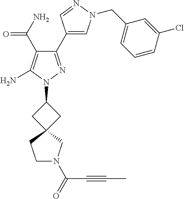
C1(C(=O)N)=C(N)N(C2CC3(C2)CCN(C(=O)C#CC)C3)N=C1C1=CN(CC2=CC=CC(Cl)=C2)N=C1
